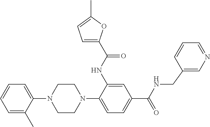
C1=CC=C(C)C(N2CCN(C3=CC=C(C(NCC4=CN=CC=C4)=O)C=C3NC(C3=CC=C(C)O3)=O)CC2)=C1
